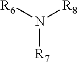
[R7]N([R6])[R8]
